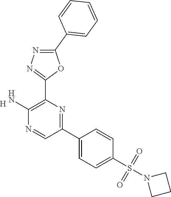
C1(S(N2CCC2)(=O)=O)=CC=C(C2=NC(C3=NN=C(C4=CC=CC=C4)O3)=C(N)N=C2)C=C1.[H]
